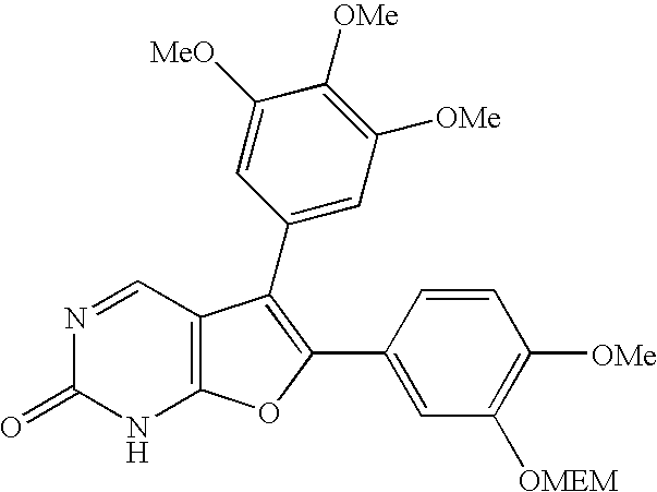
N1=CC2=C(NC1=O)OC(C1=CC([OMEM])=C([OMe])C=C1)=C2C1=CC([OMe])=C([OMe])C([MeO])=C1
